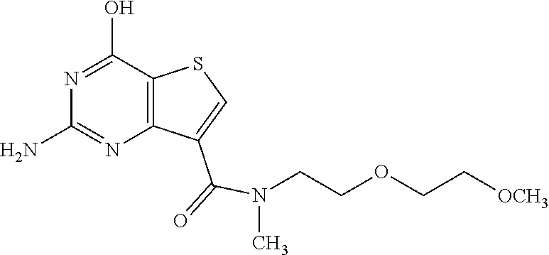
C12=C(C(O)=NC(N)=N1)SC=C2C(=O)N(CCOCC[OCH3])C
